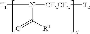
[T1]N(C([R1])=O)[CH2CH2][T2]
